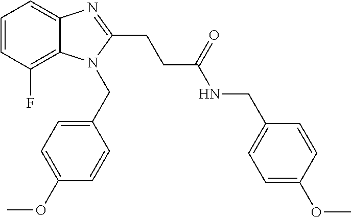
C1=CC(F)=C2C(=C1)N=C(CCC(NCC1=CC=C(OC)C=C1)=O)N2CC1=CC=C(OC)C=C1
